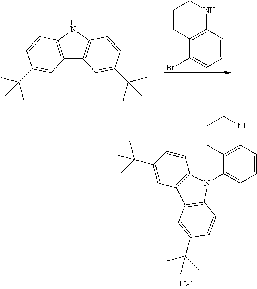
C12=C(NC3=C1C=C(C(C)(C)C)C=C3)C=CC(C(C)(C)C)=C2.C1=CC2=C(C(Br)=C1)CCCN2.C1=CC(C(C)(C)C)=CC2=C1N(C1=CC=CC3=C1CCCN3)C1=C2C=C(C(C)(C)C)C=C1
